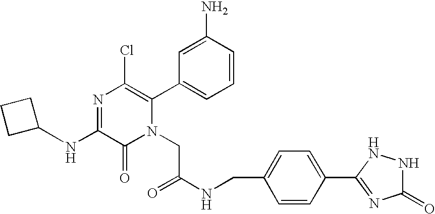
N(C1=NC(Cl)=C(C2=CC=CC(N)=C2)N(CC(NCC2=CC=C(C3=NC(=O)NN3)C=C2)=O)C1=O)C1CCC1
